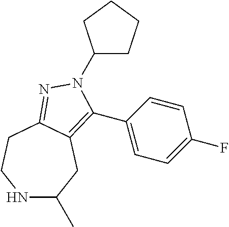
N1C(C)CC2=C(C3=CC=C(F)C=C3)N(C3CCCC3)N=C2CC1
